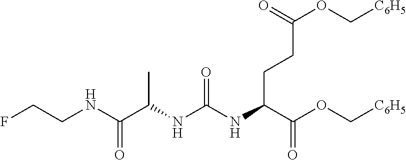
N(C(NC(C(OC[C6H5])=O)CCC(OC[C6H5])=O)=O)C(C(NCCF)=O)C
